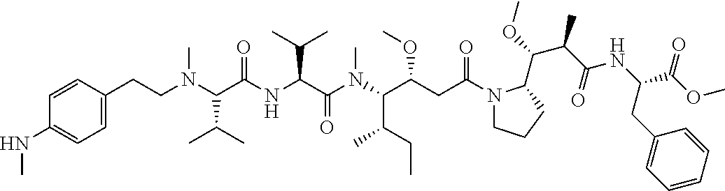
C1=C(CCN(C(C(NC(C(N(C(C(CC(N2CCCC2C(OC)C(C(=O)NC(C(OC)=O)CC2=CC=CC=C2)C)=O)OC)C(CC)C)C)=O)C(C)C)=O)C(C)C)C)C=CC(NC)=C1
